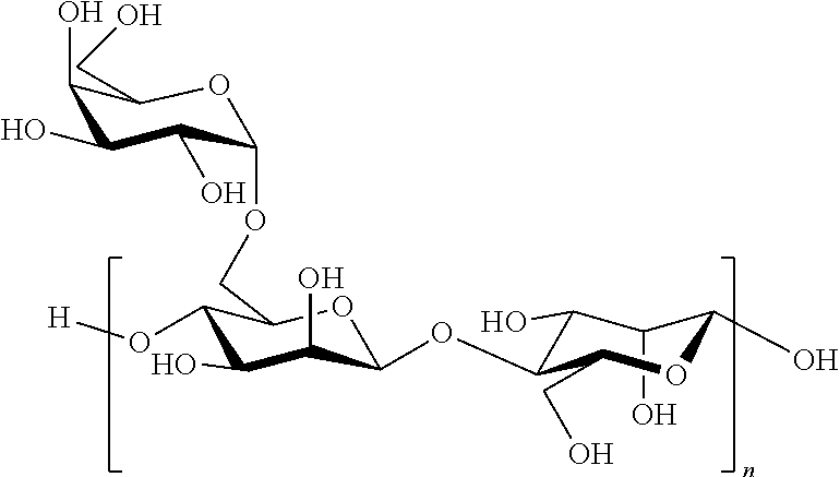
C1(O)C(O)C(OC2C(O)C(O)C(O[H])C(COC3C(O)C(O)C(O)C(CO)O3)O2)C(CO)OC1O
